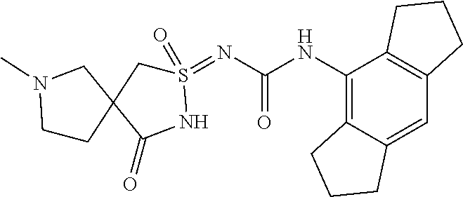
C12=C(NC(=O)N=S3(=O)CC4(C(=O)N3)CN(C)CC4)C3=C(C=C1CCC2)CCC3
